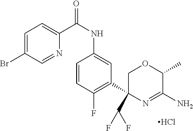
C1=C(Br)C=NC(C(NC2=CC(C3(C(F)F)N=C(N)C(C)OC3)=C(F)C=C2)=O)=C1.Cl
